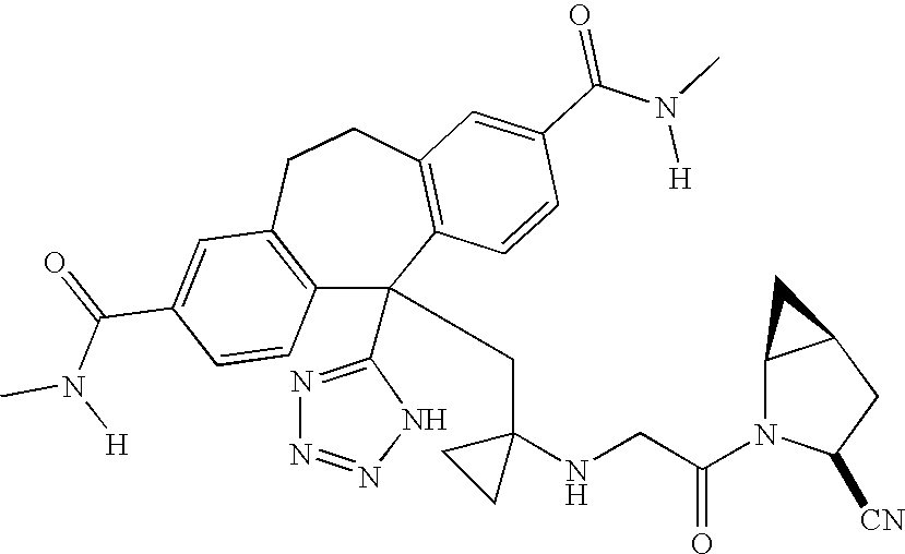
C1(C(=O)N(C)[H])=CC2=C(C=C1)C(C1=NN=NN1)(CC1(NCC(N3C([CN])CC4C3C4)=O)CC1)C1=C(CC2)C=C(C(N(C)[H])=O)C=C1
